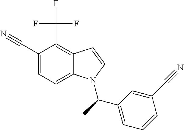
C1(C#N)=CC=C2C(=C1C(F)(F)F)C=CN2C(C)C1=CC=CC(C#N)=C1
